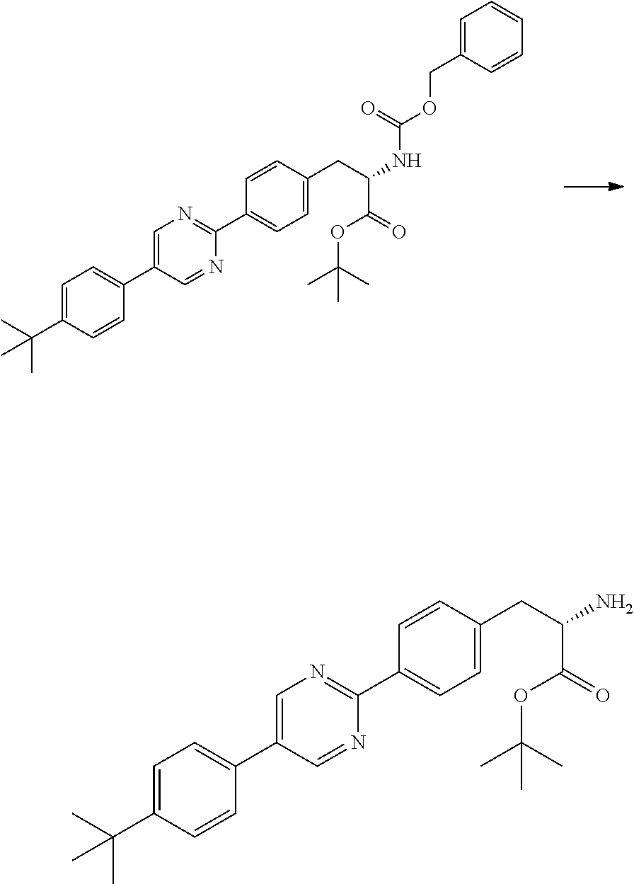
C1=CC(C2=NC=C(C3=CC=C(C(C)(C)C)C=C3)C=N2)=CC=C1CC(NC(OCC1=CC=CC=C1)=O)C(=O)OC(C)(C)C.C1=CC(C2=NC=C(C3=CC=C(C(C)(C)C)C=C3)C=N2)=CC=C1CC(N)C(=O)OC(C)(C)C
